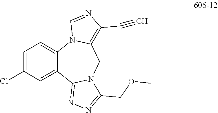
C1=C(Cl)C=C2C(=C1)N1C(=C(C#C)N=C1)CN1C2=NN=C1COC
